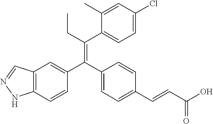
C12=C(C=CC(C(C3=CC=C(C=CC(O)=O)C=C3)=C(CC)C3=CC=C(Cl)C=C3C)=C1)NN=C2
